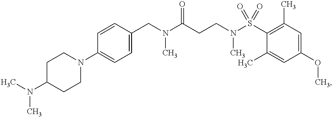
N(C1CCN(C2=CC=C(CN(C(CCN(S(C3=C(C)C=C(OC)C=C3C)(=O)=O)C)=O)C)C=C2)CC1)(C)C
